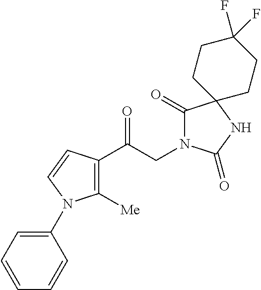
C1([Me])=C(C(CN2C(=O)C3(NC2=O)CCC(F)(F)CC3)=O)C=CN1C1=CC=CC=C1
